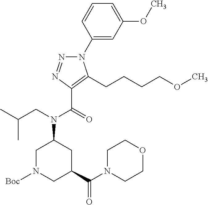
C1(N2N=NC(C(=O)N(CC(C)C)C3CN([Boc])CC(C(=O)N4CCOCC4)C3)=C2CCCCOC)=CC(OC)=CC=C1
